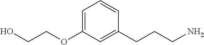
C(COC1=CC=CC(CCCN)=C1)O
